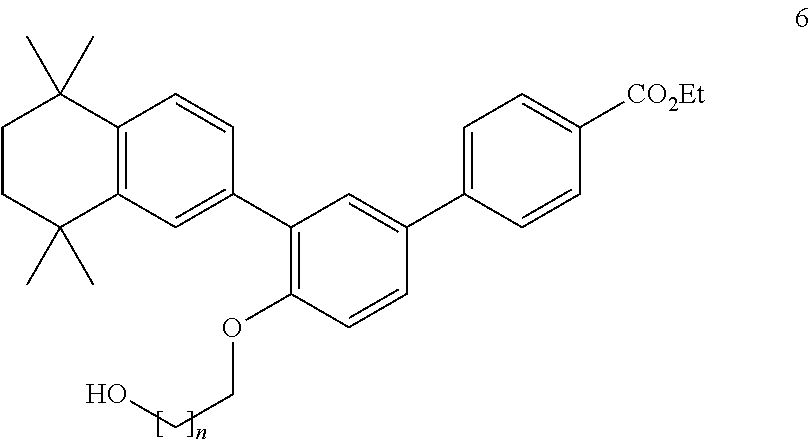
C1CC(C)(C)C2=C(C1(C)C)C=CC(C1=C(OCCO)C=CC(C3=CC=C([CO2Et])C=C3)=C1)=C2
